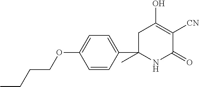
C1=CC(C2(C)NC(=O)C([CN])=C(O)C2)=CC=C1OCCCC
